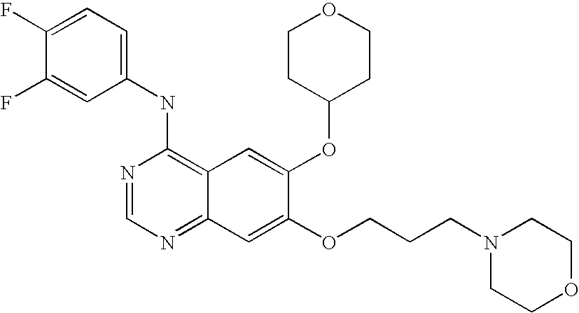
C1(NC2=C3C(=NC=N2)C=C(OCCCN2CCOCC2)C(OC2CCOCC2)=C3)=CC=C(F)C(F)=C1
